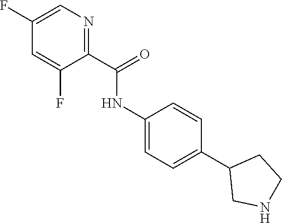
C1(NC(C2=NC=C(F)C=C2F)=O)=CC=C(C2CNCC2)C=C1
